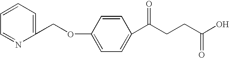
C(OC1=CC=C(C(CCC(O)=O)=O)C=C1)C1=CC=CC=N1
